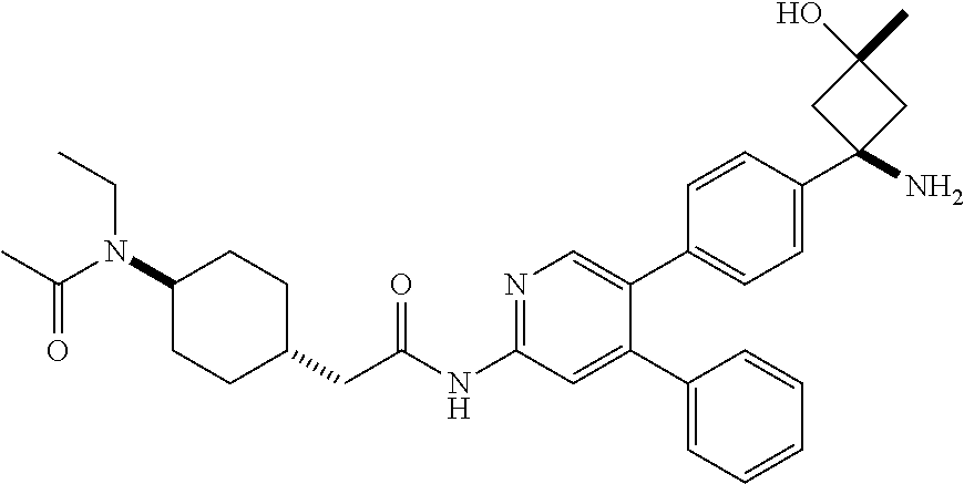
N1=C(NC(CC2CCC(N(C(=O)C)CC)CC2)=O)C=C(C2=CC=CC=C2)C(C2=CC=C(C3(N)CC(C)(O)C3)C=C2)=C1
